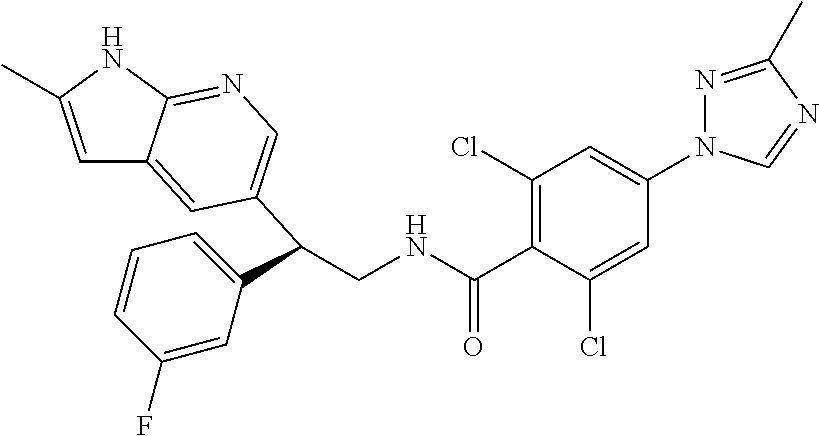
C1=C(C)NC2=NC=C(C(CNC(=O)C3=C(Cl)C=C(N4N=C(C)N=C4)C=C3Cl)C3=CC=CC(F)=C3)C=C12
